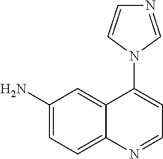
C1(N)=CC=C2C(=C1)C(N1C=NC=C1)=CC=N2
